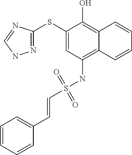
N1=C(SC2=CC(NS(C=CC3=CC=CC=C3)(=O)=O)=C3C(=C2O)C=CC=C3)N=CN1
